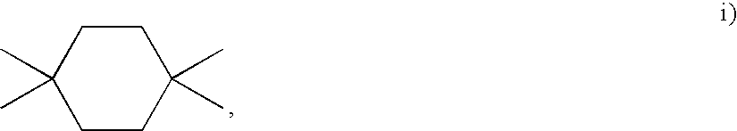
C1(C)(C)CCC(C)(C)CC1
